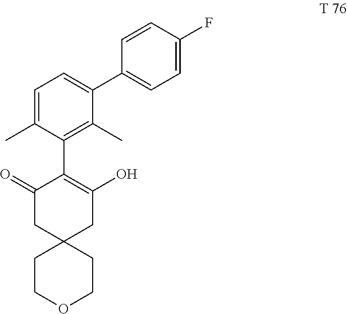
C1=C(C)C(C2=C(O)CC3(CC2=O)CCOCC3)=C(C)C(C2=CC=C(F)C=C2)=C1
